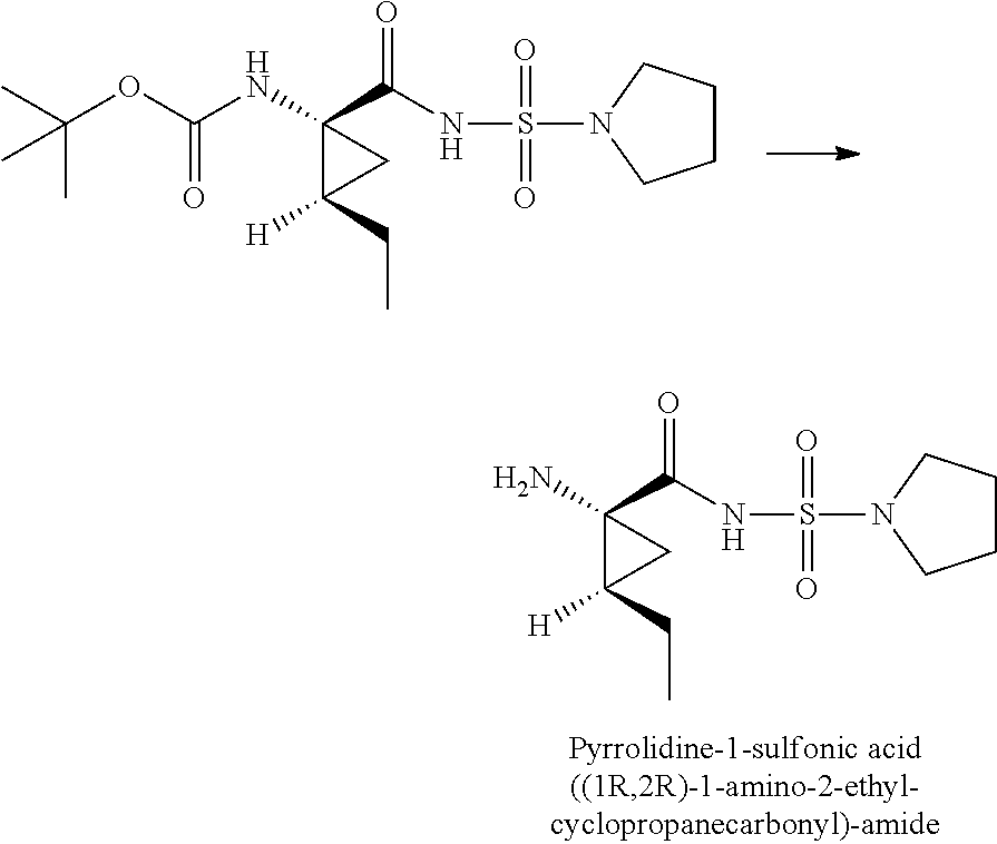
NC1(C(=O)NS(=O)(=O)N2CCCC2)C(CC)([H])C1.N(C1(C(=O)NS(=O)(=O)N2CCCC2)C(CC)([H])C1)C(OC(C)(C)C)=O
